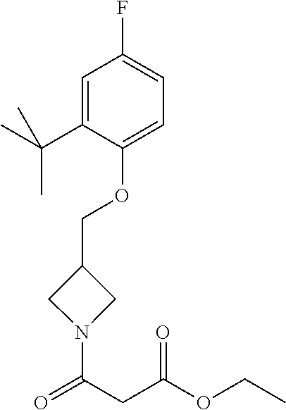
O(C1=CC=C(F)C=C1C(C)(C)C)CC1CN(C(CC(OCC)=O)=O)C1
